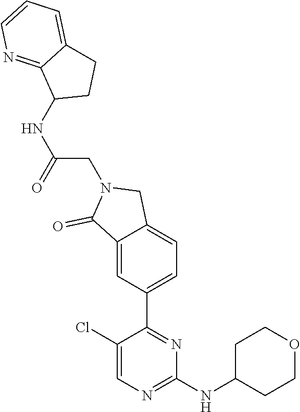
C1(Cl)=CN=C(NC2CCOCC2)N=C1C1=CC=C2C(=C1)C(=O)N(CC(NC1CCC3=CC=CN=C13)=O)C2
